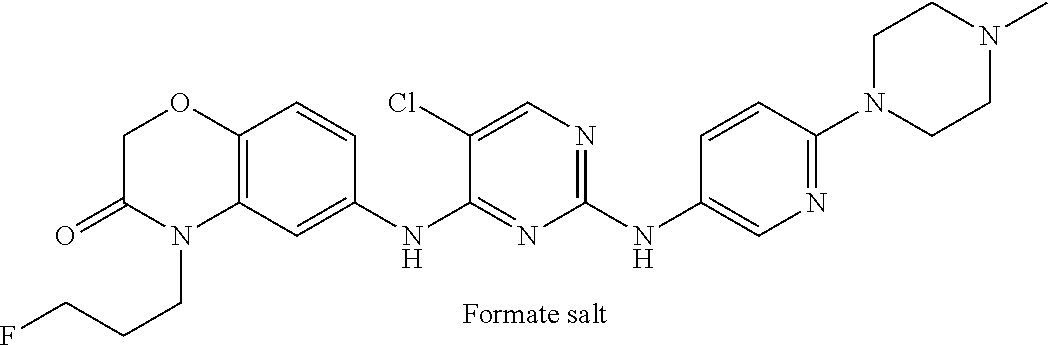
C1(NC2=CN=C(N3CCN(C)CC3)C=C2)=NC=C(Cl)C(NC2=CC3=C(C=C2)OCC(=O)N3CCCF)=N1
